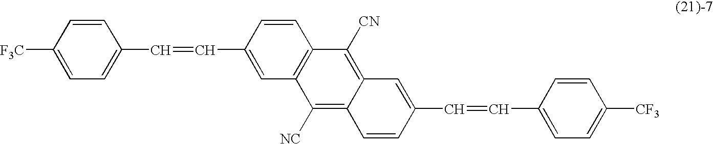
C1=CC([F3C])=CC=C1C=CC1=CC2=C(C=C1)C([CN])=C1C(=C2[NC])C=CC(C=CC2=CC=C([CF3])C=C2)=C1
